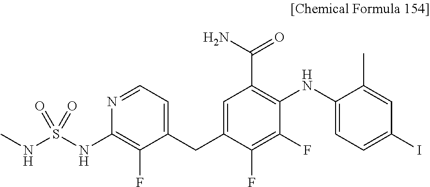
N1=CC=C(CC2=CC(C(N)=O)=C(NC3=CC=C(I)C=C3C)C(F)=C2F)C(F)=C1NS(NC)(=O)=O
